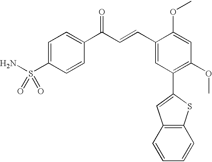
C1=C(S(N)(=O)=O)C=CC(C(C=CC2=CC(C3=CC4=C(S3)C=CC=C4)=C(OC)C=C2OC)=O)=C1
